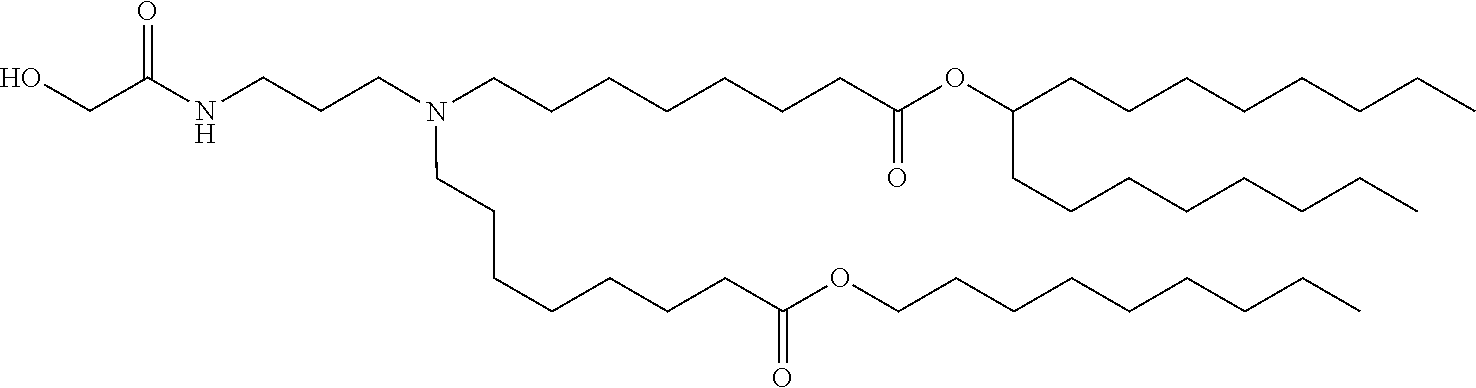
C(C(=O)OCCCCCCCCC)CCCCCCN(CCCCCCCC(=O)OC(CCCCCCCC)CCCCCCCC)CCCNC(CO)=O
